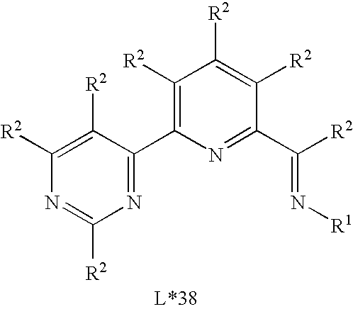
C1([R2])=C(C2=NC([R2])=NC([R2])=C2[R2])N=C(C([R2])=N[R1])C([R2])=C1[R2]
